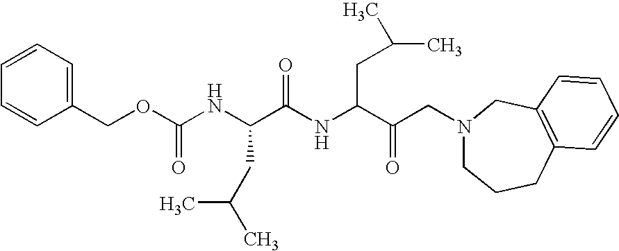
C(C(NC(C(CN1CCCC2=C(C1)C=CC=C2)=O)CC(C)C)=O)(CC(C)C)NC(=O)OCC1=CC=CC=C1
